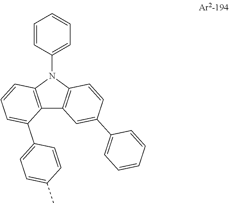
C1=CC(N2C3=C(C4=C2C=CC(C2=CC=CC=C2)=C4)C(C2=CC=C(C)C=C2)=CC=C3)=CC=C1
